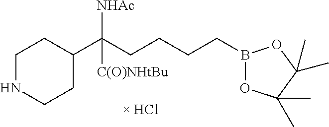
C1NCCC(C(CCCCB2OC(C)(C)C(C)(C)O2)([C(O)NHtBu])[NHAc])C1
